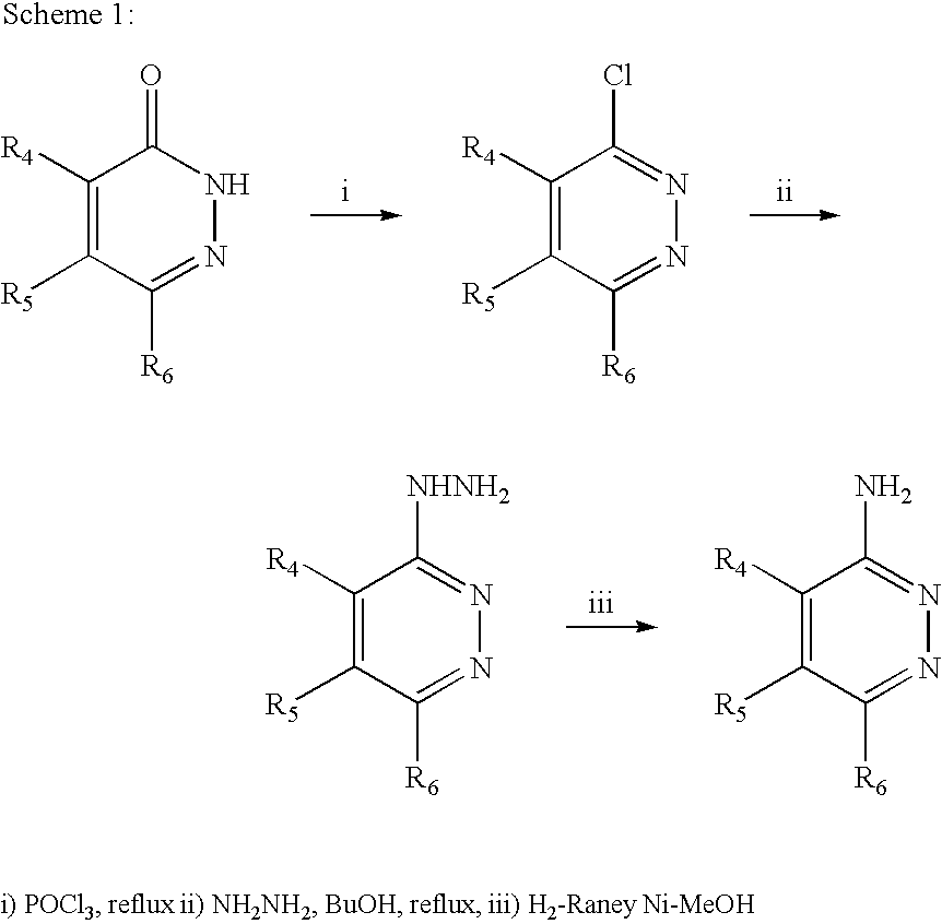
C1([R4])=C([R5])C([R6])=NNC1=O.C1([R4])=C([R5])C([R6])=NN=C1Cl.C1([R4])=C([R5])C([R6])=NN=C1[NHNH2].C1([R4])=C([R5])C([R6])=NN=C1N
